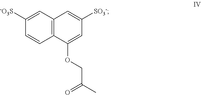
C1([-O3S])=CC2=C(C=C1)C(OCC(C)=O)=CC([SO3-])=C2
